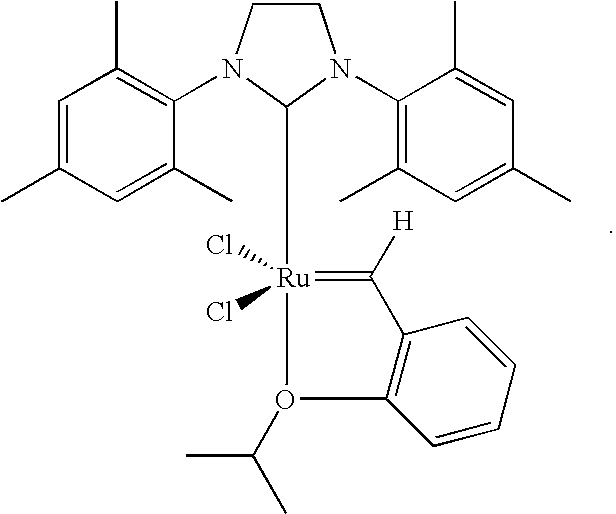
C1=C(C)C=C(C)C(N2CCN(C3=C(C)C=C(C)C=C3C)C2[Ru]2(Cl)(Cl)=C([H])C3=C(C=CC=C3)O2C(C)C)=C1C
